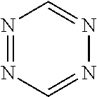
N1=NC=NN=C1
